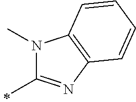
N1(C)C(C)=NC2=C1C=CC=C2
